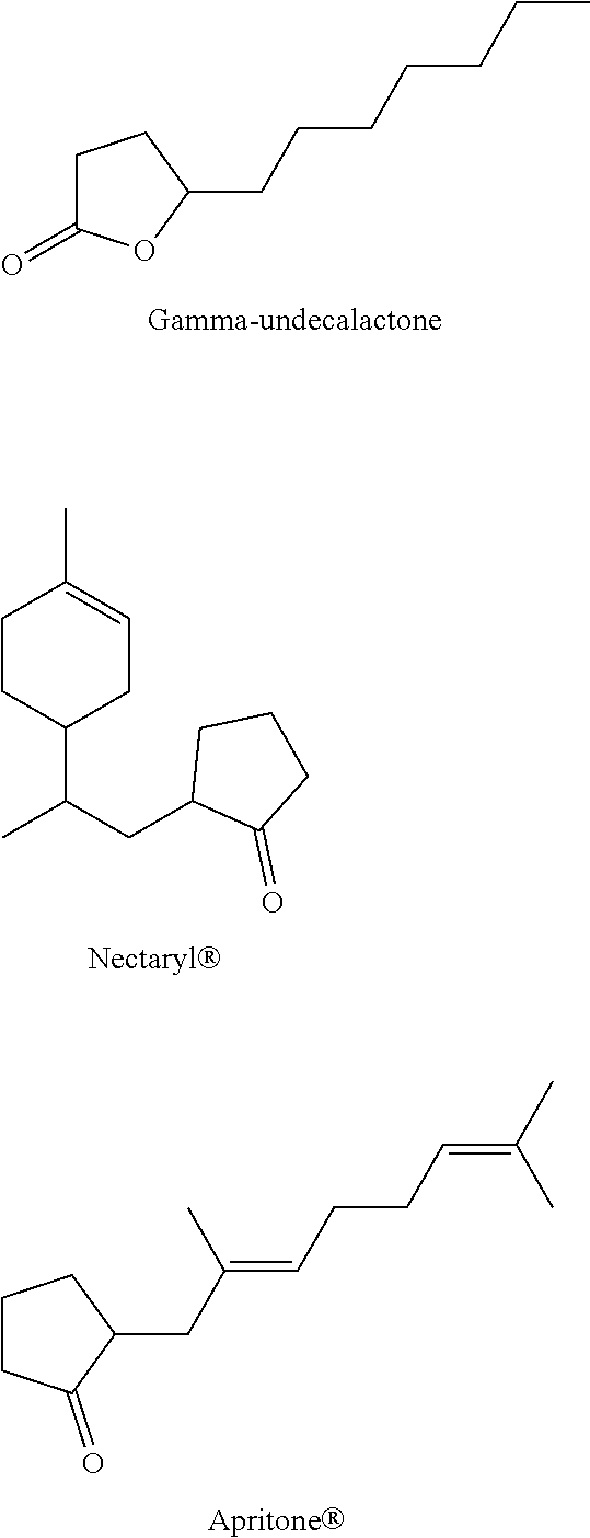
C1C(=O)OC(CCCCCCC)C1.C1CC(C(CC2C(=O)CCC2)C)CC=C1C.C1CC(=O)C(CC(=CCCC=C(C)C)C)C1
